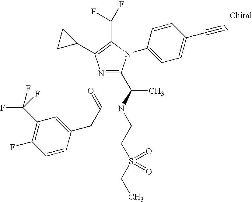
N1=C(C(N(C(CC2=CC(C(F)(F)F)=C(F)C=C2)=O)CCS(CC)(=O)=O)C)N(C2=CC=C(C#N)C=C2)C(C(F)F)=C1C1CC1
